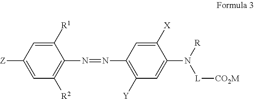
C1([R1])=CC([Z])=CC([R2])=C1N=NC1=C([Y])C=C(N([R])[L][CO2M])C([X])=C1
